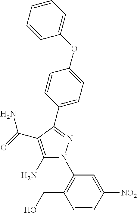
C1(C2=NN(C3=C(CO)C=CC([NO2])=C3)C(N)=C2C(=O)N)=CC=C(OC2=CC=CC=C2)C=C1
